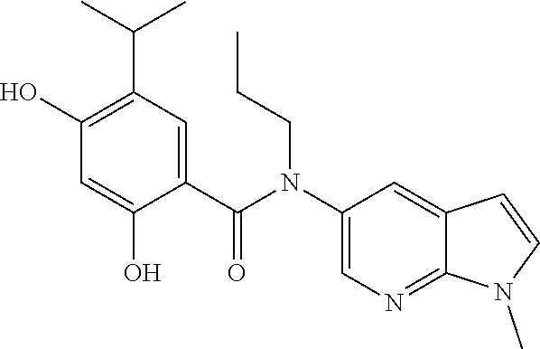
C1(N(C(C2=CC(C(C)C)=C(O)C=C2O)=O)CCC)=CN=C2C(=C1)C=CN2C
